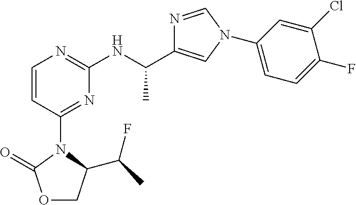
O1CC(C(F)C)N(C2=NC(NC(C)C3=CN(C4=CC=C(F)C(Cl)=C4)C=N3)=NC=C2)C1=O
